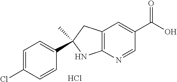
C1(C2=CC=C(Cl)C=C2)(C)NC2=C(C1)C=C(C(O)=O)C=N2.Cl
